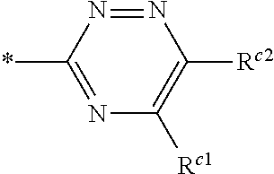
N1=NC(*)=NC([Rc1])=C1[Rc2]
